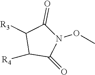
CON1C(=O)C([R3])C([R4])C1=O
